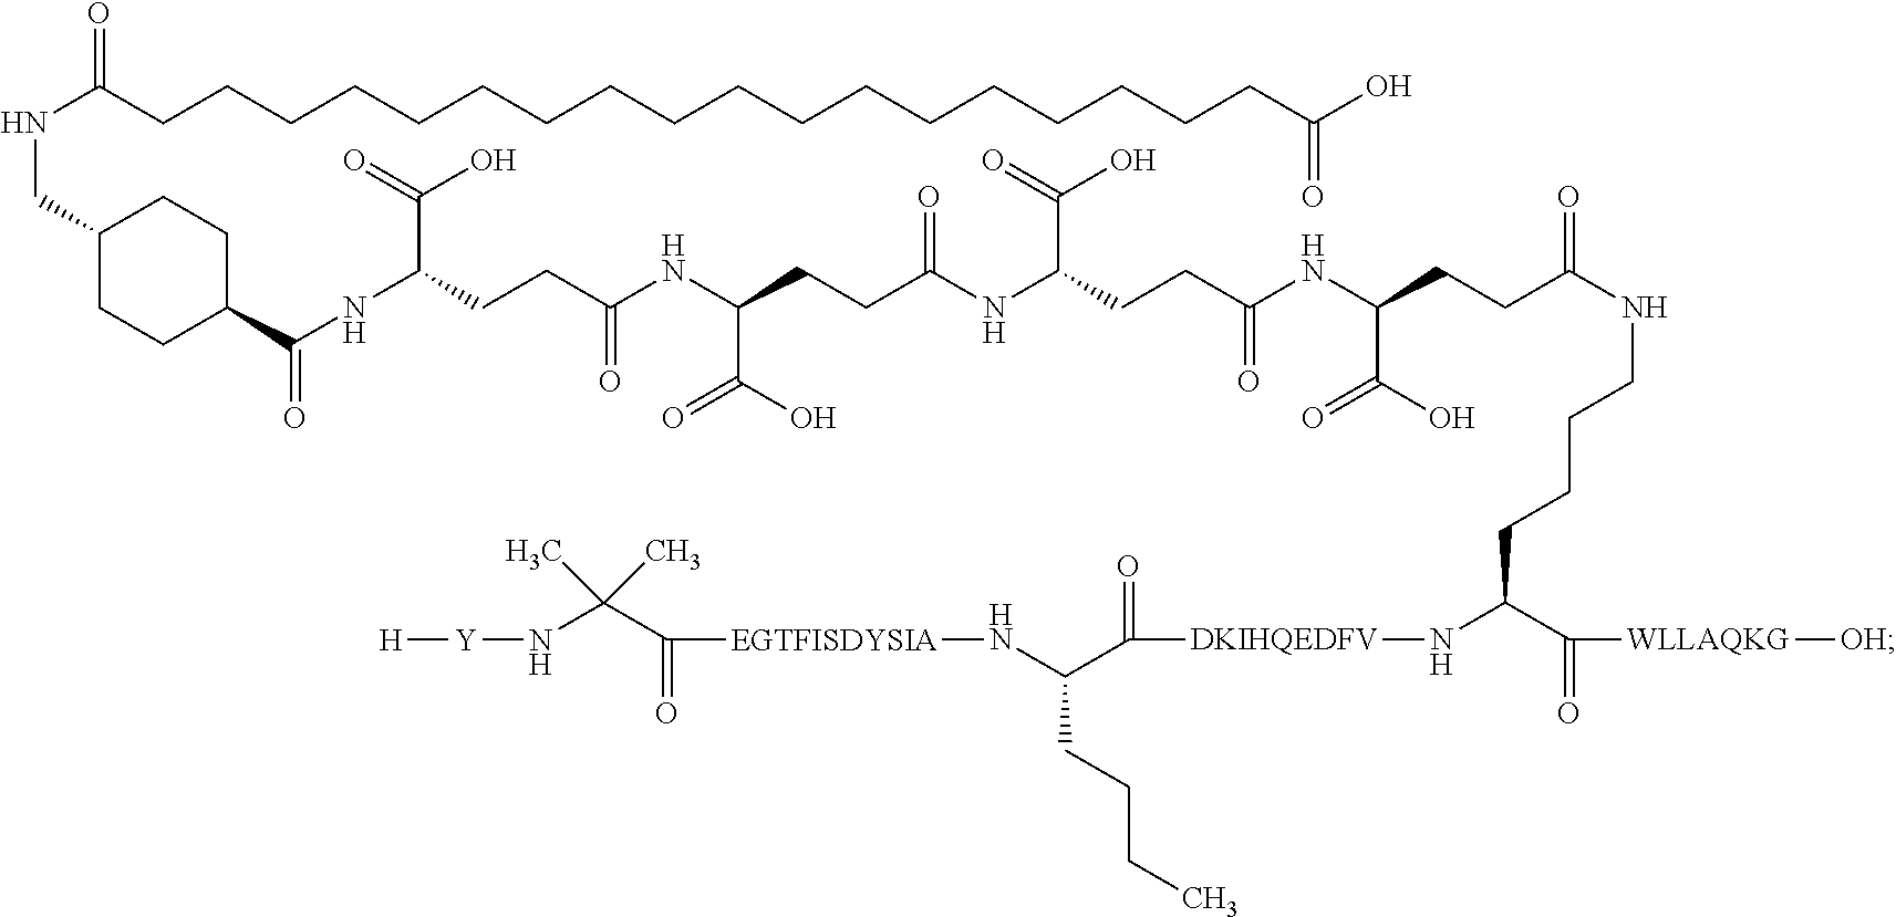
C(C(NC(CCC(NC(CCC(NC(CCC(=O)NCCCCC(C(=O)[WLLAQKG][OH])N[DKIHQEDFV]C(C(CCCC)N[EGTFISDYSIA]C(C(N[Y][H])(C)C)=O)=O)C(=O)O)=O)C(O)=O)=O)C(=O)O)=O)CC(C(=O)O)NC(C1CCC(CNC(CCCCCCCCCCCCCCCCCCC(O)=O)=O)CC1)=O
